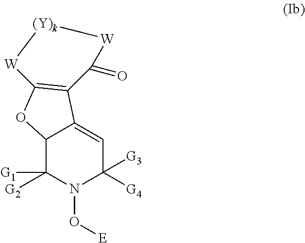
C12C([G2])([G1])N(O[E])C([G4])([G3])C=C1C1=C(O2)[W][(Y)k][W]C1=O
